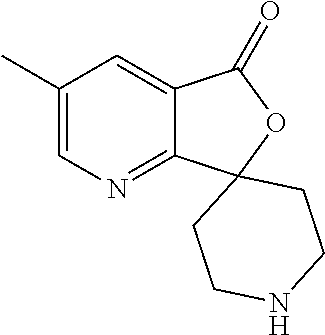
C1(C)=CN=C2C(=C1)C(=O)OC21CCNCC1
